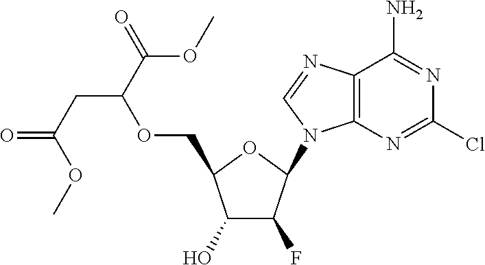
C1(O)C(F)C(N2C3=C(N=C2)C(N)=NC(Cl)=N3)OC1COC(CC(=O)OC)C(=O)OC
